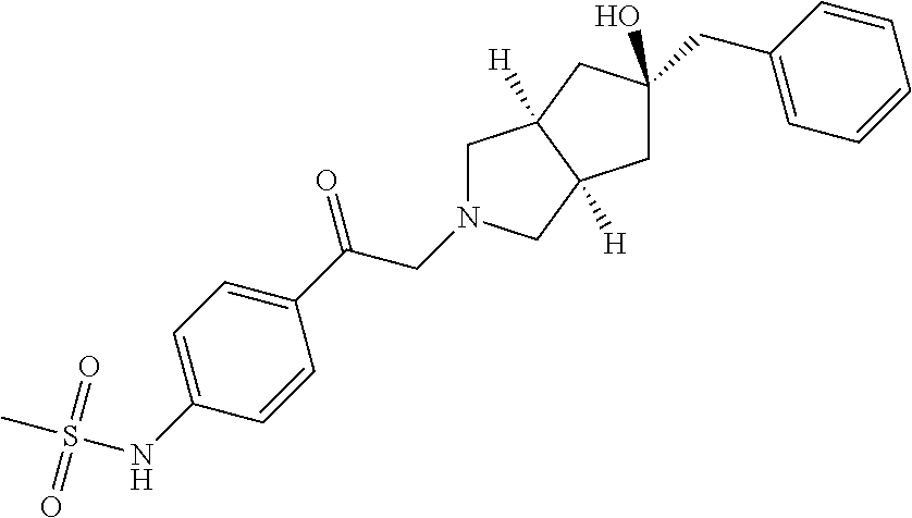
C1(C(=O)CN2CC3([H])C([H])(C2)CC(CC2=CC=CC=C2)(O)C3)=CC=C(NS(C)(=O)=O)C=C1
